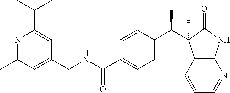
N1=C(C)C=C(CNC(C2=CC=C(C(C3(C)C4=C(NC3=O)N=CC=C4)C)C=C2)=O)C=C1C(C)C
